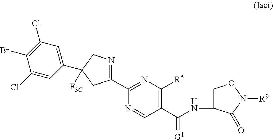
C1(Br)=C(Cl)C=C(C2([F3C])CN=C(C3=NC([R5])=C(C(NC4CON([R9])C4=O)=[G1])C=N3)C2)C=C1Cl
